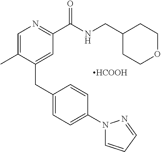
C1=C(C)C(CC2=CC=C(N3C=CC=N3)C=C2)=CC(C(NCC2CCOCC2)=O)=N1.[HCOOH]
